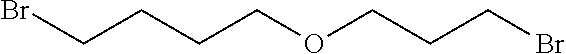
BrCCCCOCCCBr
